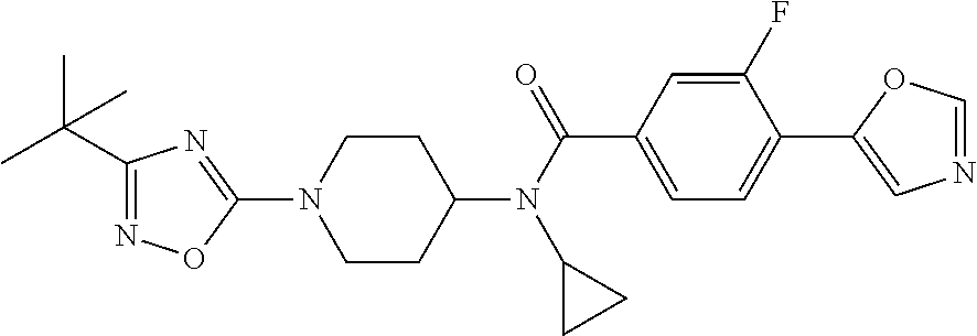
C1CC(N(C(C2=CC=C(C3=CN=CO3)C(F)=C2)=O)C2CC2)CCN1C1=NC(C(C)(C)C)=NO1
